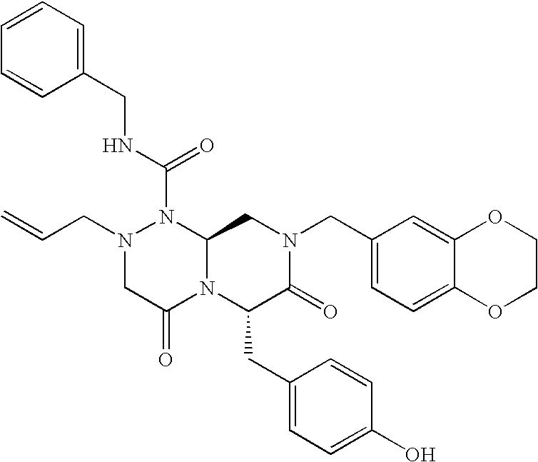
N(C(N1N(CC=C)CC(=O)N2C1CN(CC1=CC=C3C(=C1)OCCO3)C(=O)C2CC1=CC=C(O)C=C1)=O)CC1=CC=CC=C1
